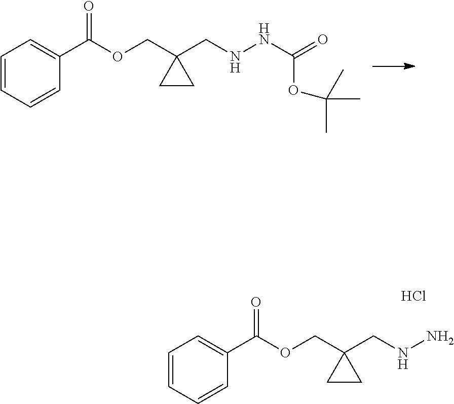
O(CC1(CNNC(=O)OC(C)(C)C)CC1)C(C1=CC=CC=C1)=O.O(CC1(CNN)CC1)C(C1=CC=CC=C1)=O.Cl
